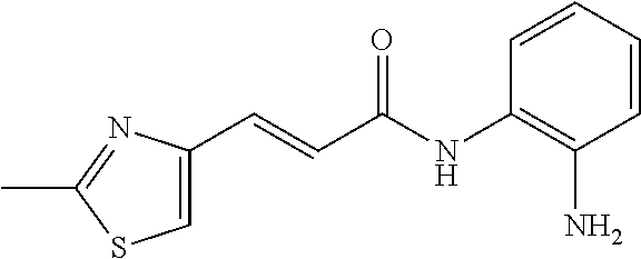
C1=C(C=CC(NC2=C(N)C=CC=C2)=O)N=C(C)S1
